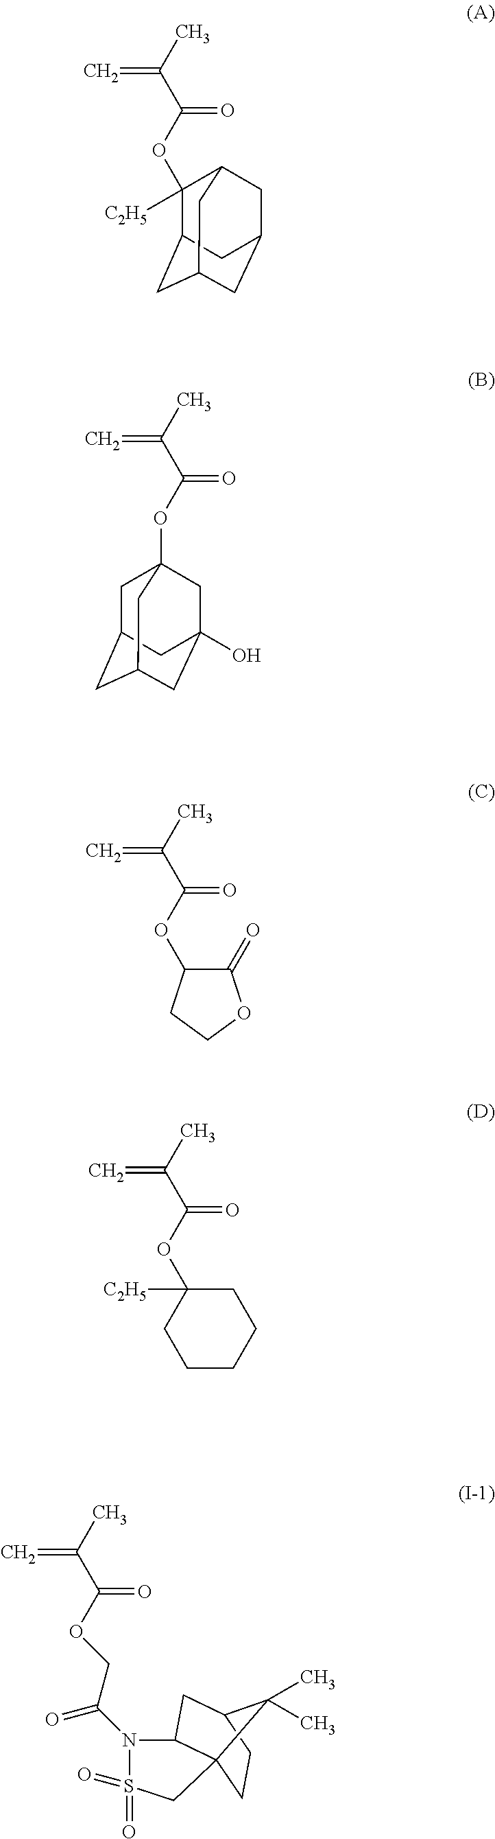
O(C(C(C)=C)=O)C12CC3CC(CC(O)(C1)C3)C2.C12CC3CC(CC(C3)C1([C2H5])OC(C(C)=C)=O)C2.C1(OC(C(C)=C)=O)C(=O)OCC1.C1(OC(C(C)=C)=O)([C2H5])CCCCC1.O(C(C(C)=C)=O)CC(=O)N1C2C3(CCC(C2)C3(C)C)CS1(=O)=O
